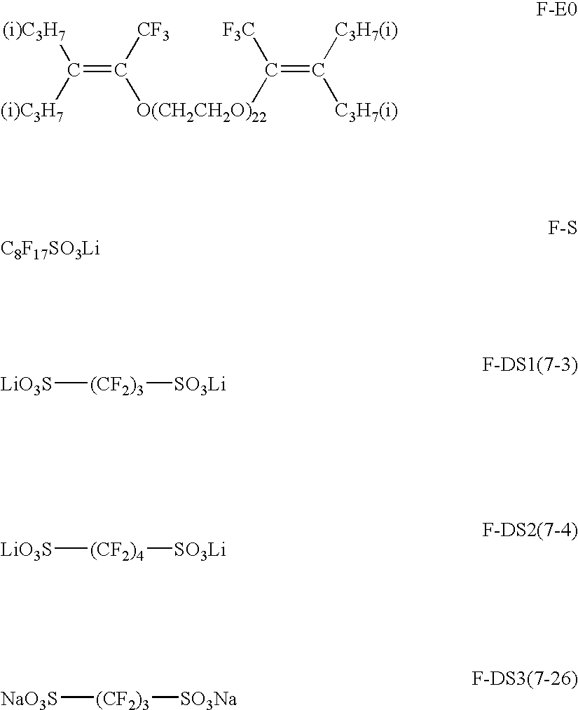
C(=C([CF3])[O(CH2CH2O)22]C([F3C])=C([C3H7(i)])[C3H7(i)])([(i)C3H7])[(i)C3H7].[C8F17SO3Li].[LiO3S][(CF2)3][SO3Li].[LiO3S][(CF2)4][SO3Li].[NaO3S][(CF2)3][SO3Na]
